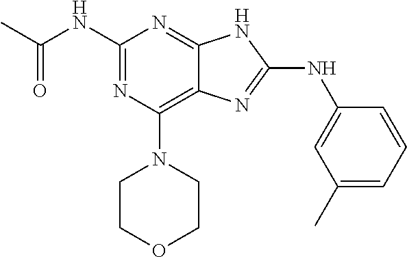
C(C)(NC1=NC(N2CCOCC2)=C2C(=N1)NC(NC1=CC(C)=CC=C1)=N2)=O
